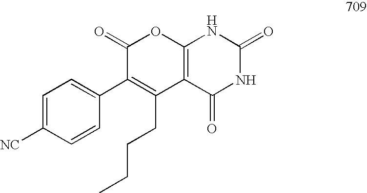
C1(=O)C(C2=CC=C([NC])C=C2)=C(CCCC)C2=C(O1)NC(=O)NC2=O
